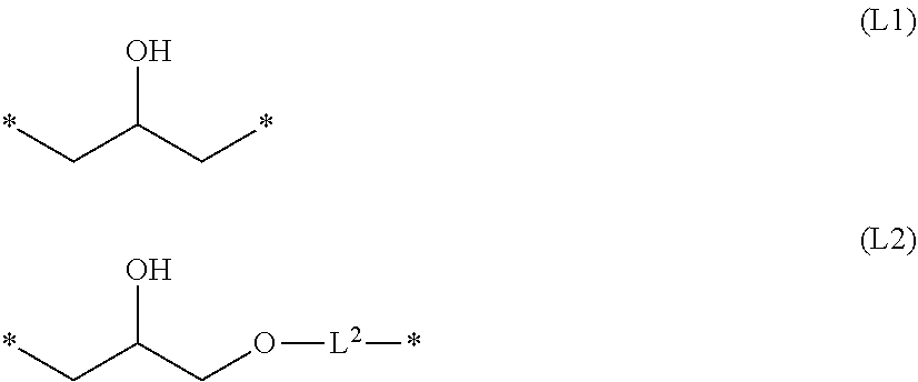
*CC(C*)O.*CC(CO[L2]*)O
